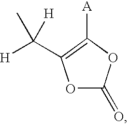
O1C(=O)OC([A])=C1C([H])([H])C
